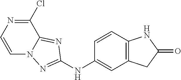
N(C1=CC2=C(C=C1)NC(=O)C2)C1=NN2C=CN=C(Cl)C2=N1
